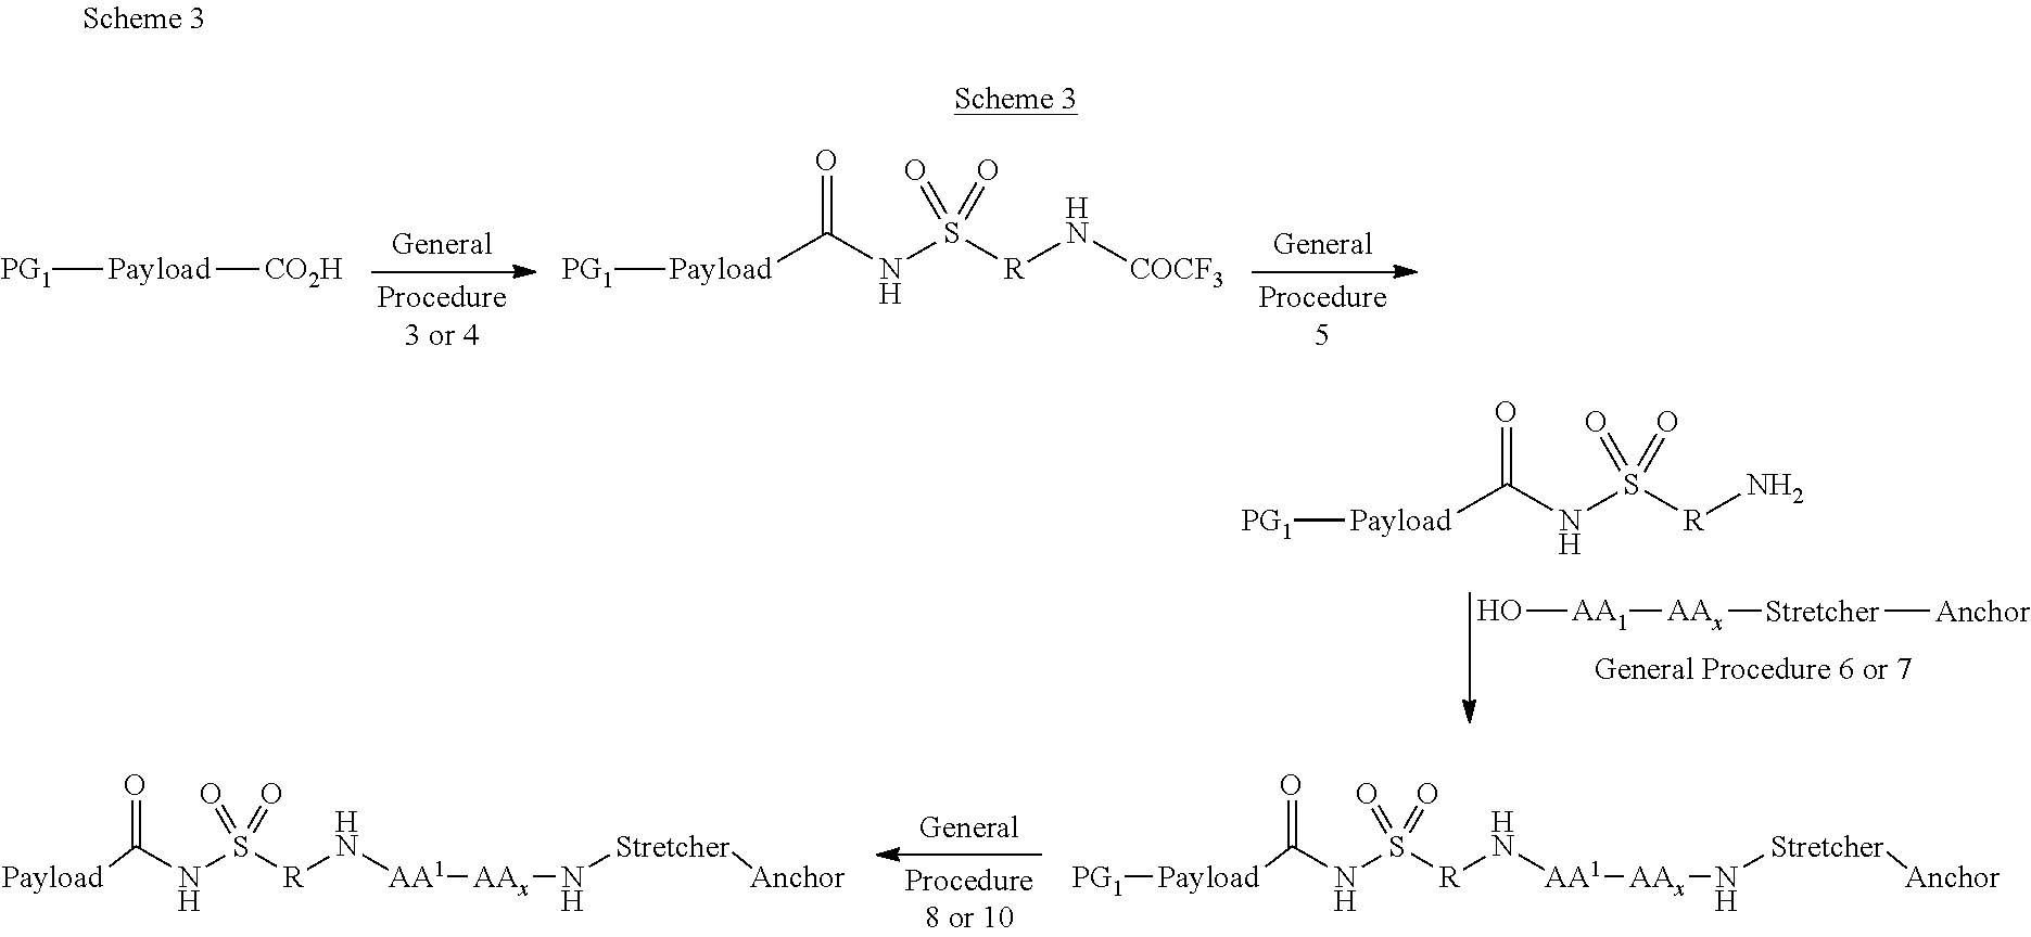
O[AA1][AAx][Stretcher][Anchor].[PG1][Payload]C(NS(=O)([R]N)=O)=O.[PG1][Payload][CO2H].[PG1][Payload]C(NS(=O)([R]N[COCF3])=O)=O.[PG1][Payload]C(NS(=O)([R]N[AA1][AAx]N[Stretcher][Anchor])=O)=O.[Payload]C(NS(=O)([R]N[AA1][AAx]N[Stretcher][Anchor])=O)=O
